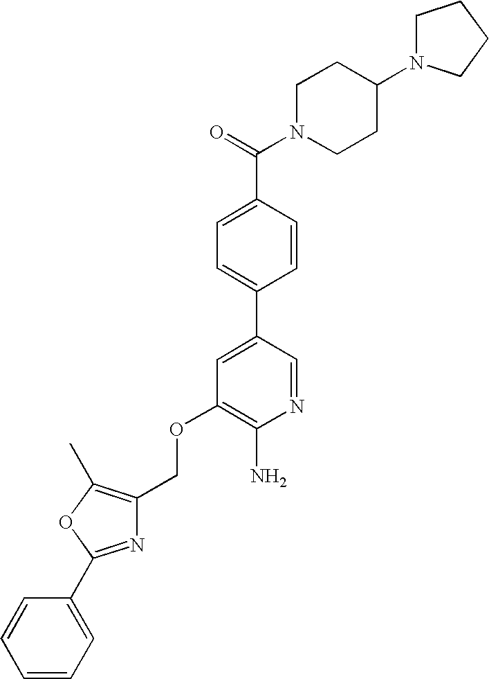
C(OC1=C(N)N=CC(C2=CC=C(C(=O)N3CCC(N4CCCC4)CC3)C=C2)=C1)C1=C(C)OC(C2=CC=CC=C2)=N1
